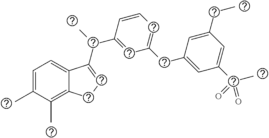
C1=C(C)C(C)=C2C(=C1)C(C(C)C1=CC(CC3=CC(C(=O)(C)=O)=CC(CC)=C3)=CC=C1)=CC2
